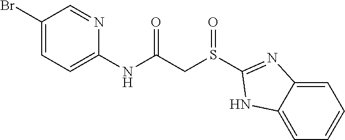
C1=C2C(=CC=C1)NC(S(CC(NC1=CC=C(Br)C=N1)=O)=O)=N2
